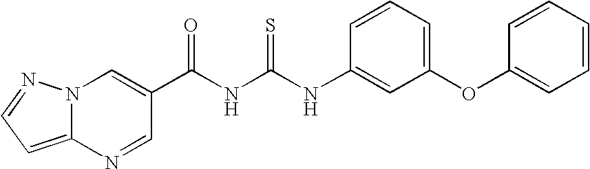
C(NC(NC1=CC(OC2=CC=CC=C2)=CC=C1)=S)(=O)C1=CN2C(=CC=N2)N=C1
